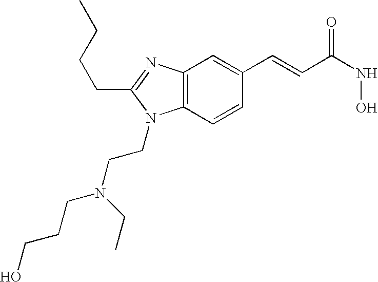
C12=C(C=CC(C=CC(NO)=O)=C1)N(CCN(CCCO)CC)C(CCCC)=N2
